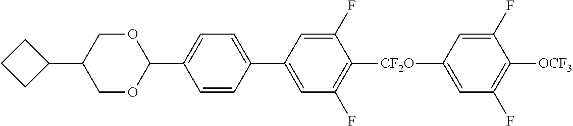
C1OC(C2=CC=C(C3=CC(F)=C([CF2O]C4=CC(F)=C([OCF3])C(F)=C4)C(F)=C3)C=C2)OCC1C1CCC1
